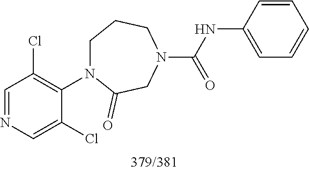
C1=NC=C(Cl)C(N2CCCN(C(=O)NC3=CC=CC=C3)CC2=O)=C1Cl
